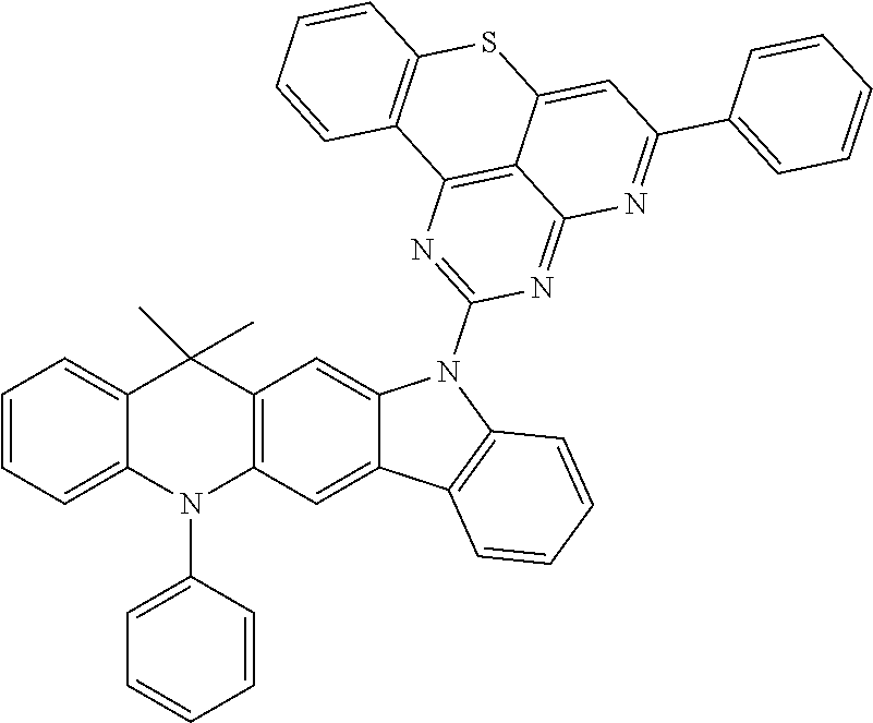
C1=CC=C2C(=C1)C(C)(C)C1=C(N2C2=CC=CC=C2)C=C2C(=C1)N(C1=NC3=C4C(=N1)N=C(C1=CC=CC=C1)C=C4SC1=C3C=CC=C1)C1=C2C=CC=C1
